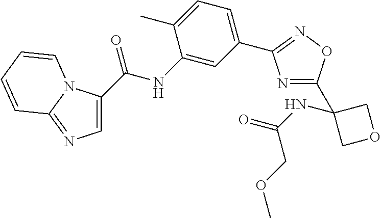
C1=C(C(NC2=CC(C3=NOC(C4(NC(=O)COC)COC4)=N3)=CC=C2C)=O)N2C(=N1)C=CC=C2
